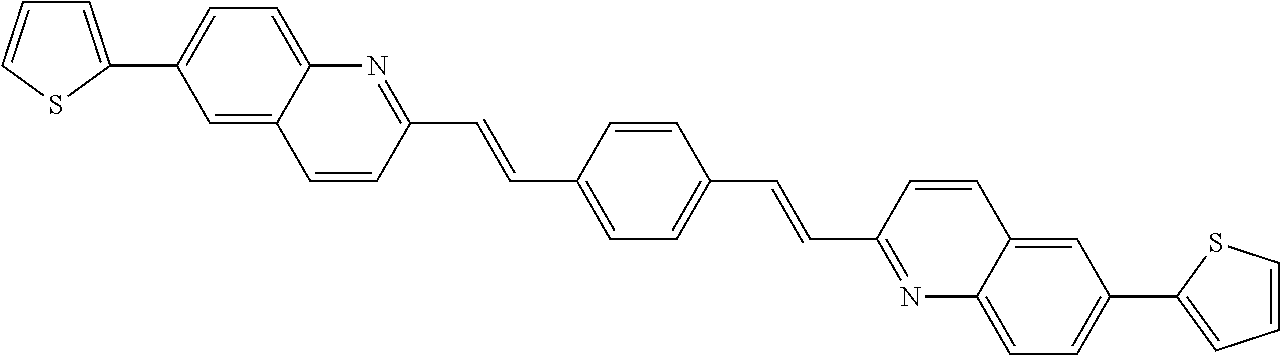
C1=C2C(=CC=C1C1=CC=CS1)N=C(C=CC1=CC=C(C=CC3=NC4=CC=C(C5=CC=CS5)C=C4C=C3)C=C1)C=C2
